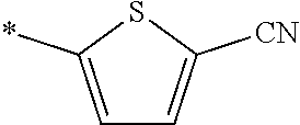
C1=C(*)SC([CN])=C1
